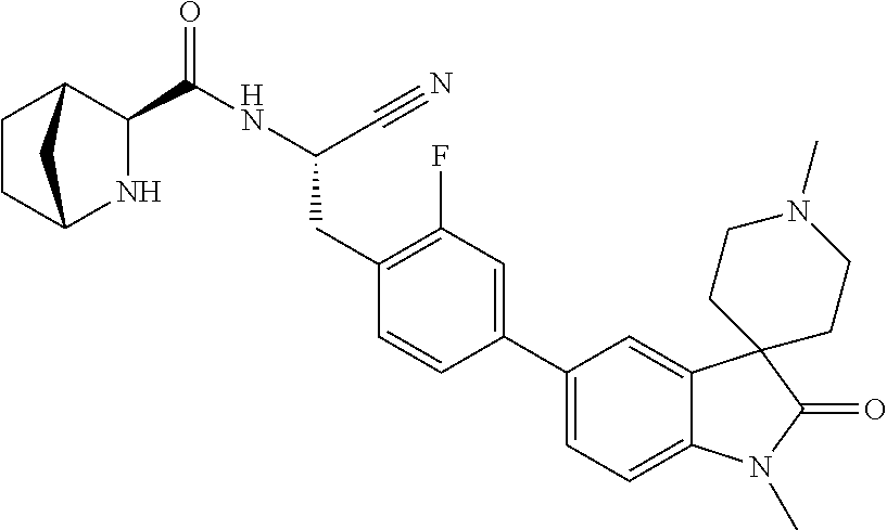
C1CC2NC(C(NC(C#N)CC3=C(F)C=C(C4=CC=C5C(=C4)C4(C(=O)N5C)CCN(C)CC4)C=C3)=O)C1C2
